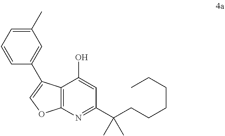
C12=C(N=C(C(CCCCCC)(C)C)C=C1O)OC=C2C1=CC(C)=CC=C1
